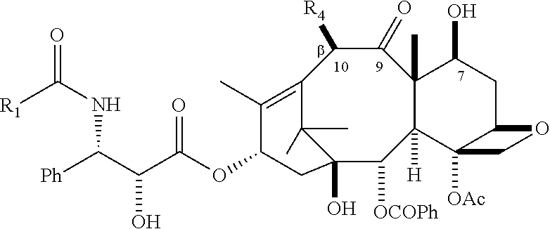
[R1]C(NC([Ph])C(O)C(OC1C(C)=C2C([R4])C(=O)C3(C)C([H])(C([OCOPh])C(O)(C2(C)C)C1)C1([OAc])C(CC3O)OC1)=O)=O
